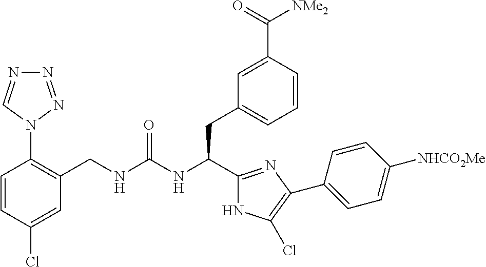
C1(CNC(NC(CC2=CC=CC(C([NMe2])=O)=C2)C2=NC(C3=CC=C([NHCO2Me])C=C3)=C(Cl)N2)=O)=C(N2N=NN=C2)C=CC(Cl)=C1
